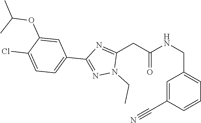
C(NC(CC1=NC(C2=CC=C(Cl)C(OC(C)C)=C2)=NN1CC)=O)C1=CC=CC(C#N)=C1
